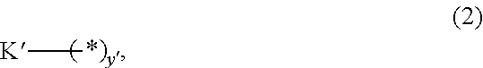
[K]C
